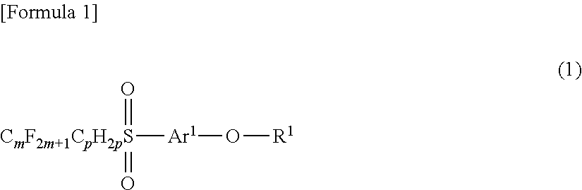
[CmF2m+1CpH2pS]([Ar1]O[R1])(=O)=O
